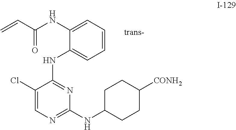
N(C1=NC(NC2CCC([CONH2])CC2)=NC=C1Cl)C1=CC=CC=C1NC(C=C)=O
